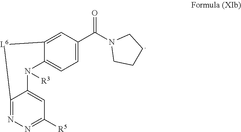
C12=NN=C([R5])C=C1N([R3])C1=CC=C(C(N3CCCC3)=O)C=C1[L6]2
